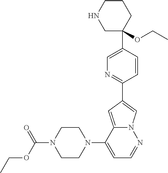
N1(C2=CC=NN3C2=CC(C2=NC=C(C4(OCC)CCCNC4)C=C2)=C3)CCN(C(=O)OCC)CC1
